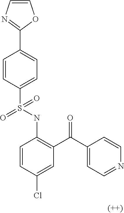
C1=CC(S(NC2=C(C(C3=CC=NC=C3)=O)C=C(Cl)C=C2)(=O)=O)=CC=C1C1=NC=CO1
